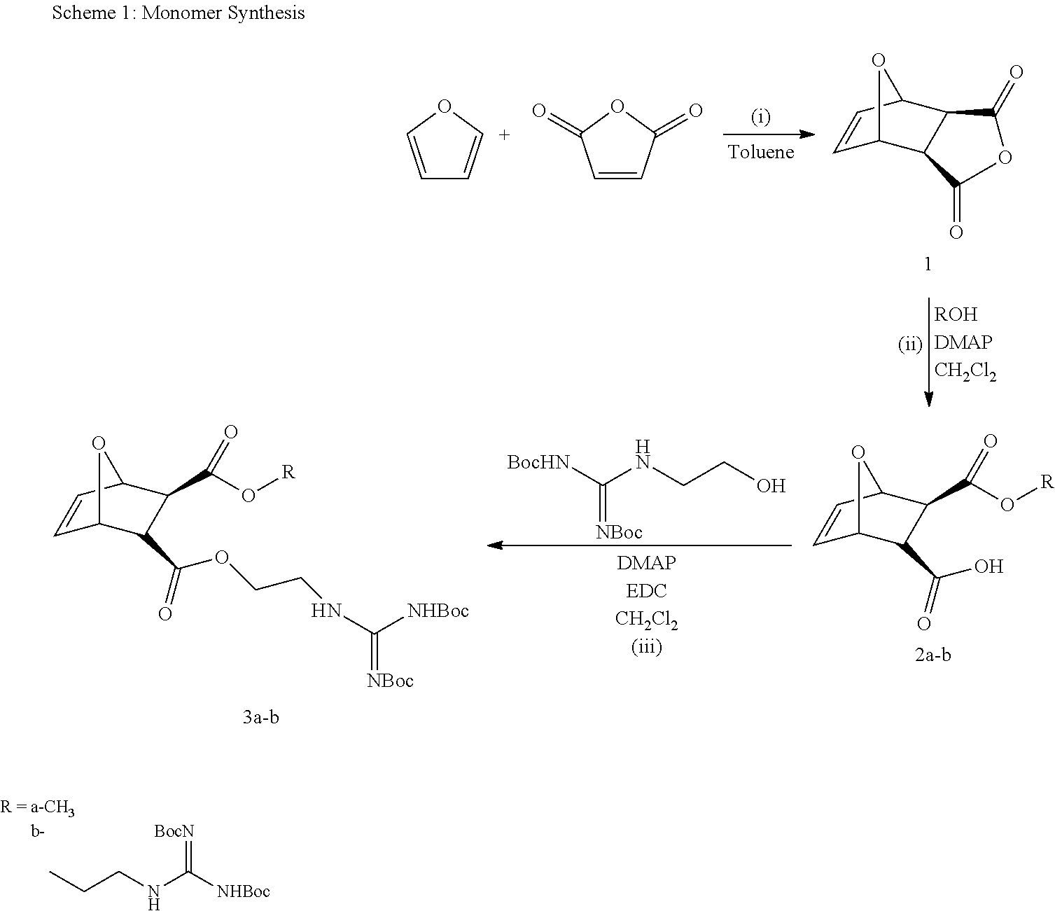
C(CNC(=[BocN])[NHBoc])C.C1=CC2C3C(C1O2)C(=O)OC3=O.C1=CO[C+]=C1.C1=CC(=O)OC1=O.C1=CC2C(C(O[R])=O)C(C(O)=O)C1O2.C(NCCO)([BocHN])=[NBoc].C1=CC2C(C(OCCNC([NHBoc])=[NBoc])=O)C(C(O[R])=O)C1O2
